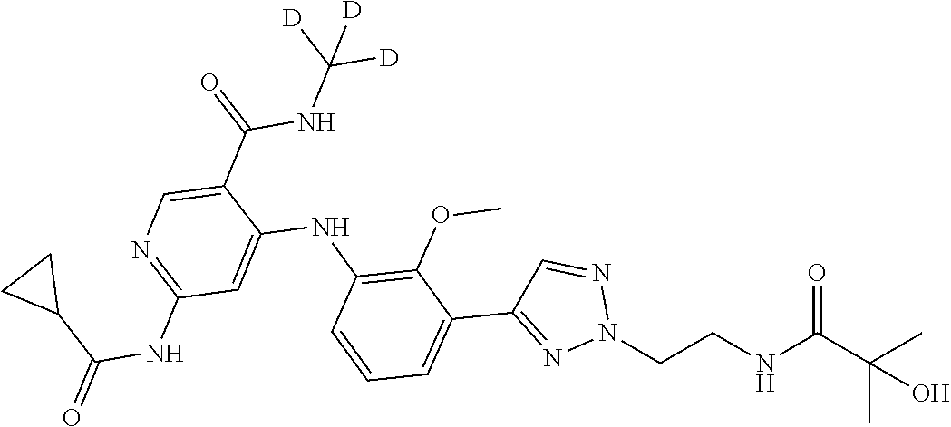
CC(C(NCCN1N=CC(C2=CC=CC(NC3=CC(NC(C4CC4)=O)=NC=C3C(NC([D])([D])[D])=O)=C2OC)=N1)=O)(C)O
